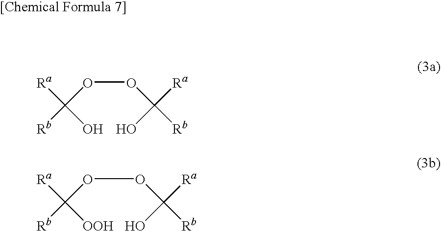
[Ra]C(O)(OOC([Rb])([Ra])O)[Rb].[Ra]C([OOH])(OOC([Rb])([Ra])O)[Rb]
